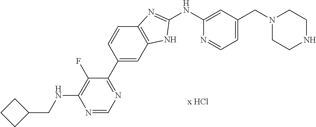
N1(CC2=CC=NC(NC3=NC4=C(C=C(C5=NC=NC(NCC6CCC6)=C5F)C=C4)N3)=C2)CCNCC1
